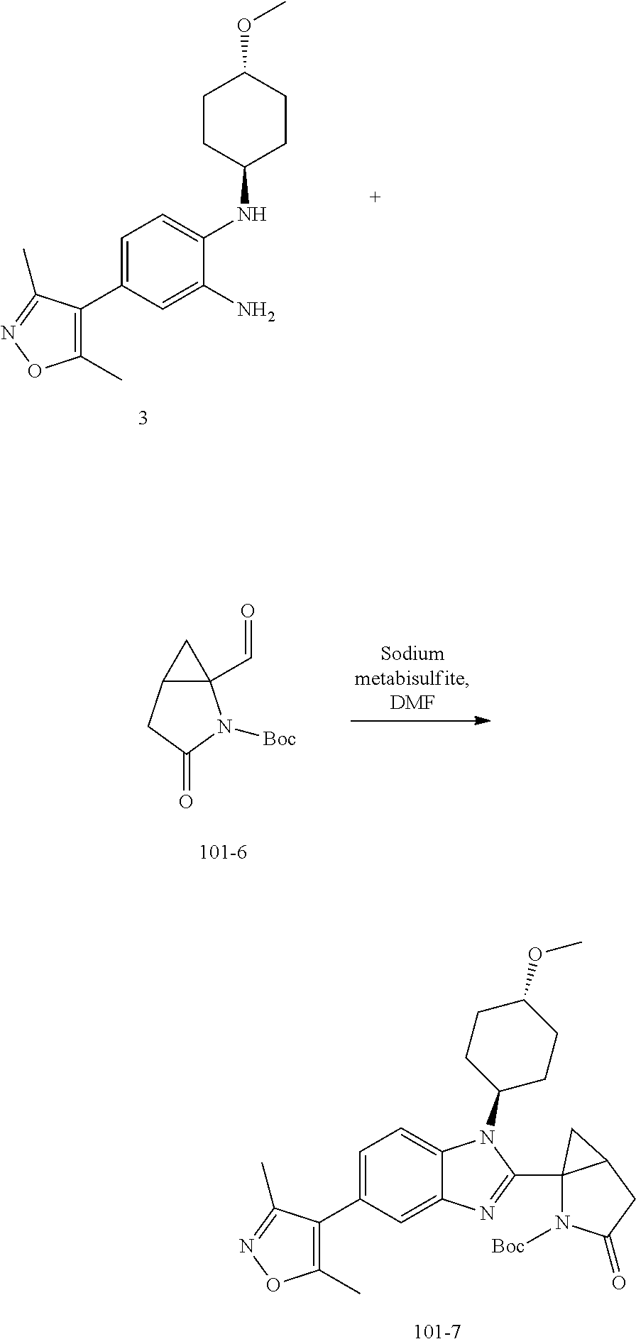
C1(C)=C(C2=CC=C(NC3CCC(OC)CC3)C(N)=C2)C(C)=NO1.C12(C=O)C(CC(=O)N1[Boc])C2.C1(C)=C(C2=CC=C3C(=C2)N=C(C24N([Boc])C(=O)CC2C4)N3C2CCC(OC)CC2)C(C)=NO1
